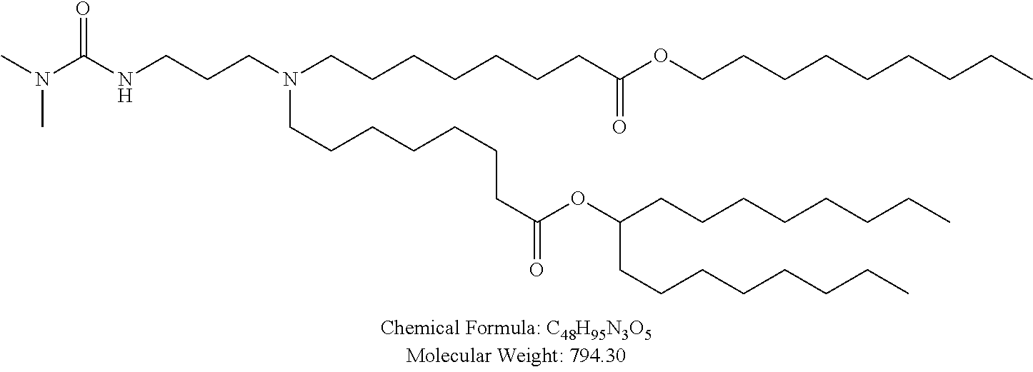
C(CCN(CCCCCCCC(OCCCCCCCCC)=O)CCCCCCCC(OC(CCCCCCCC)CCCCCCCC)=O)NC(N(C)C)=O
